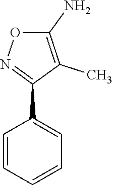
C1=CC=CC=C1C1=NOC(N)=C1C
